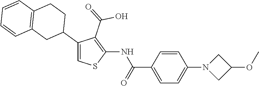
C1(C2CCC3=C(C2)C=CC=C3)=CSC(NC(C2=CC=C(N3CC(OC)C3)C=C2)=O)=C1C(=O)O
